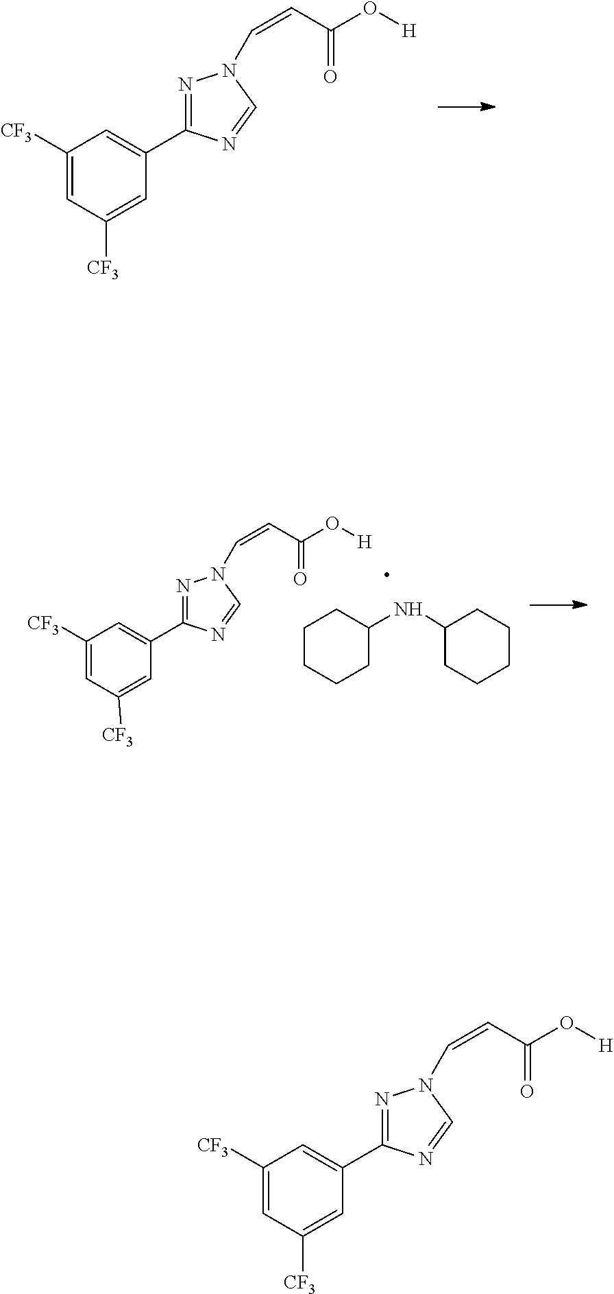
C1([CF3])=CC([CF3])=CC(C2=NN(C=CC(O[H])=O)C=N2)=C1.C1([CF3])=CC([CF3])=CC(C2=NN(C=CC(O[H])=O)C=N2)=C1.C1CCCC(NC2CCCCC2)C1.C1([CF3])=CC([CF3])=CC(C2=NN(C=CC(O[H])=O)C=N2)=C1
